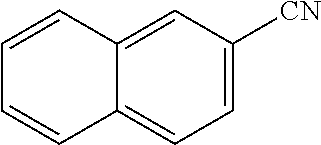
C1=C([CN])C=C2C(=C1)C=CC=C2
